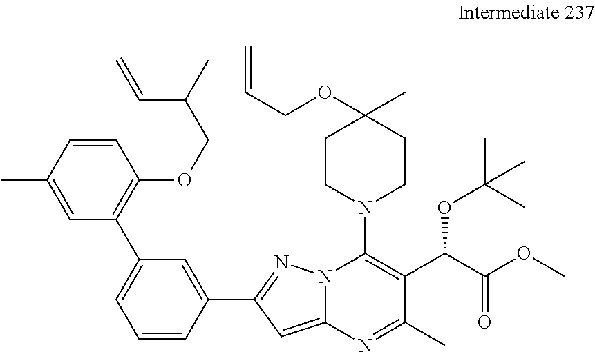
C12=CC(C3=CC(C4=C(OCC(C=C)C)C=CC(C)=C4)=CC=C3)=NN1C(N1CCC(C)(OCC=C)CC1)=C(C(C(=O)OC)OC(C)(C)C)C(C)=N2
